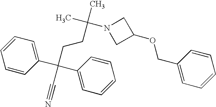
C1=CC(C(CCC(C)(N2CC(OCC3=CC=CC=C3)C2)C)(C2=CC=CC=C2)C#N)=CC=C1
